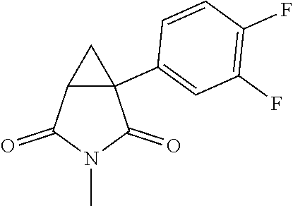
C12(C3=CC(F)=C(F)C=C3)C(C(=O)N(C)C1=O)C2
